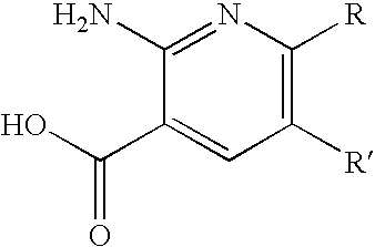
OC(C1=CC([R])=C([R])N=C1N)=O
